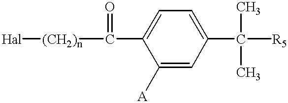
C(C1=CC=C(C([R5])(C)C)C=C1[A])(=O)[(CH2)n][Hal]
